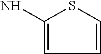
C1=CSC(N)=C1
